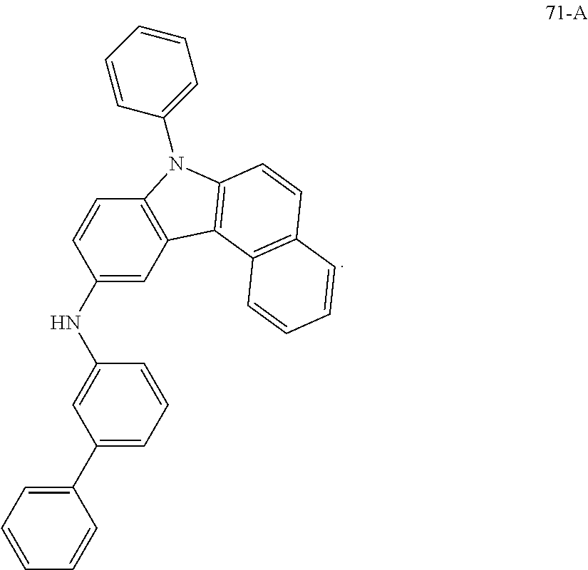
C1(NC2=CC(C3=CC=CC=C3)=CC=C2)=CC2=C(C=C1)N(C1=CC=CC=C1)C1=C2C2=C(C=C1)C=CC=C2
